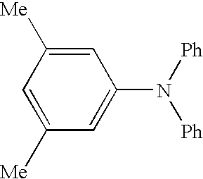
C1=C([Me])C=C(N([Ph])[Ph])C=C1[Me]
